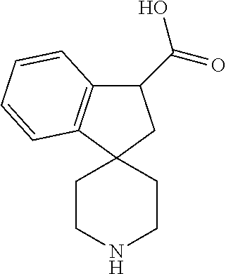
C1CNCCC12CC(C(=O)O)C1=C2C=CC=C1
